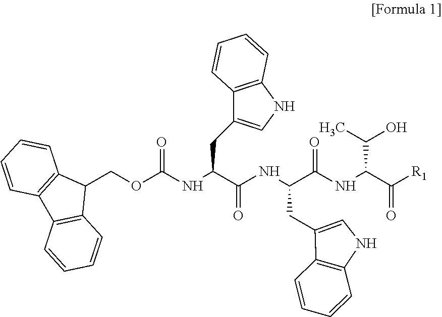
C1(COC(NC(C(NC(C(NC(C([R1])=O)C(C)O)=O)CC2=CNC3=C2C=CC=C3)=O)CC2=CNC3=C2C=CC=C3)=O)C2=C(C3=C1C=CC=C3)C=CC=C2
